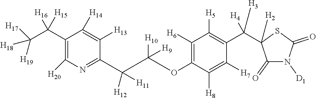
C1(C(C([H18])([H19])[H17])([H16])[H15])=C([H20])N=C(C([H12])([H11])C([H10])(OC2=C([H6])C([H5])=C(C([H3])([H4])C3([H2])C(=O)N([D1])C(=O)S3)C([H7])=C2[H8])[H9])C([H13])=C1[H14]
